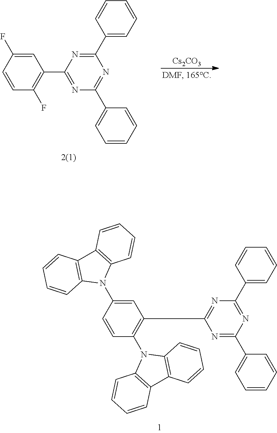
C1=CC(F)=CC(C2=NC(C3=CC=CC=C3)=NC(C3=CC=CC=C3)=N2)=C1F.[Cs2CO3].C1=CC(N2C3=C(C4=C2C=CC=C4)C=CC=C3)=CC(C2=NC(C3=CC=CC=C3)=NC(C3=CC=CC=C3)=N2)=C1N1C2=C(C3=C1C=CC=C3)C=CC=C2
